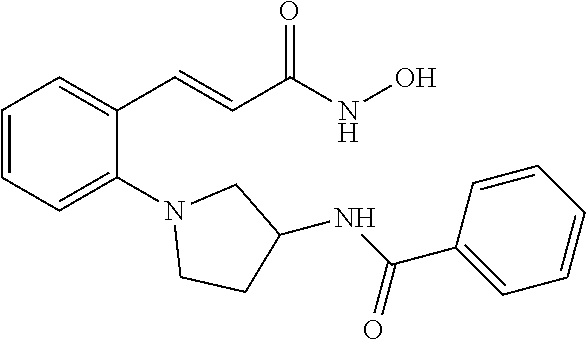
C1=CC=C(N2CCC(NC(C3=CC=CC=C3)=O)C2)C(C=CC(NO)=O)=C1
